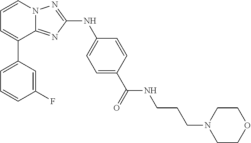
C1=CN2C(=NC(NC3=CC=C(C(=O)NCCCN4CCOCC4)C=C3)=N2)C(C2=CC=CC(F)=C2)=C1
